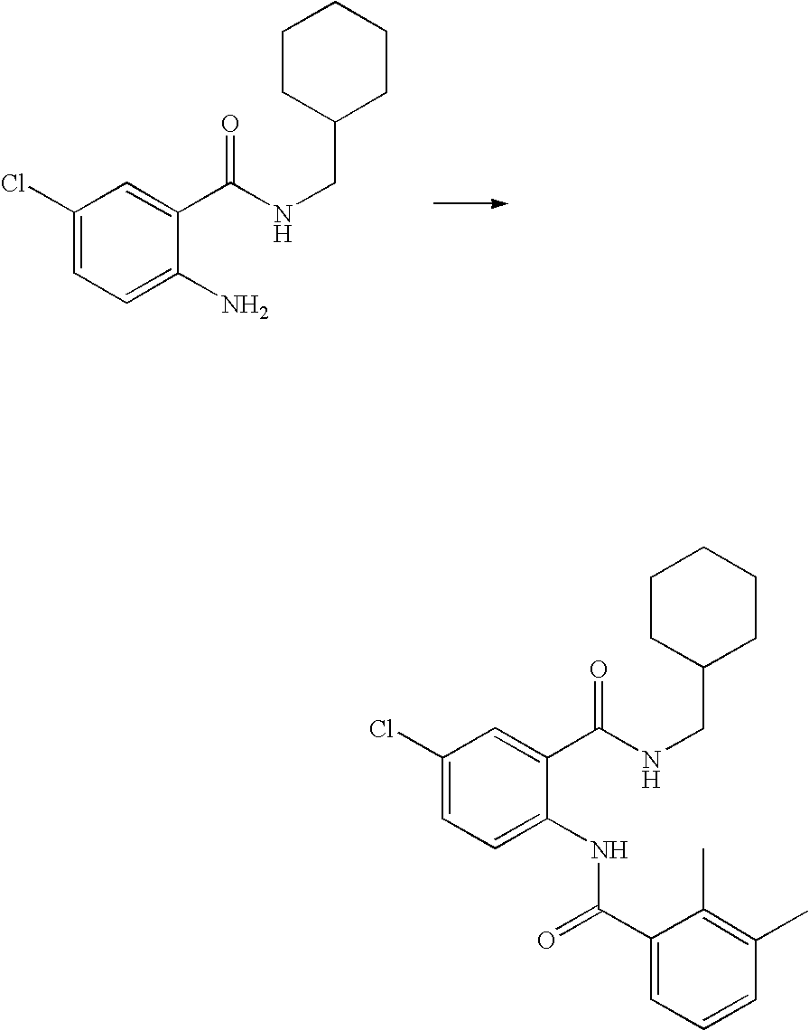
C1(Cl)=CC=C(N)C(C(NCC2CCCCC2)=O)=C1.C1(Cl)=CC=C(NC(C2=CC=CC(C)=C2C)=O)C(C(NCC2CCCCC2)=O)=C1
